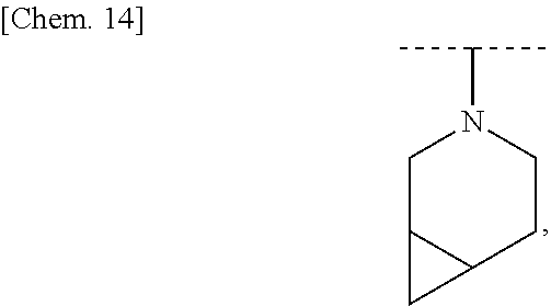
C12C(CN(C(C)C)CC1)C2
